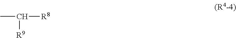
CC([R8])[R9]
